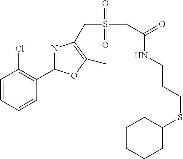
C1=CC=CC(C2=NC(CS(=O)(=O)CC(=O)NCCCSC3CCCCC3)=C(C)O2)=C1Cl
